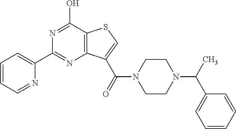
C1(C2=NC3=C(C(O)=N2)SC=C3C(N2CCN(C(C3=CC=CC=C3)C)CC2)=O)=CC=CC=N1
